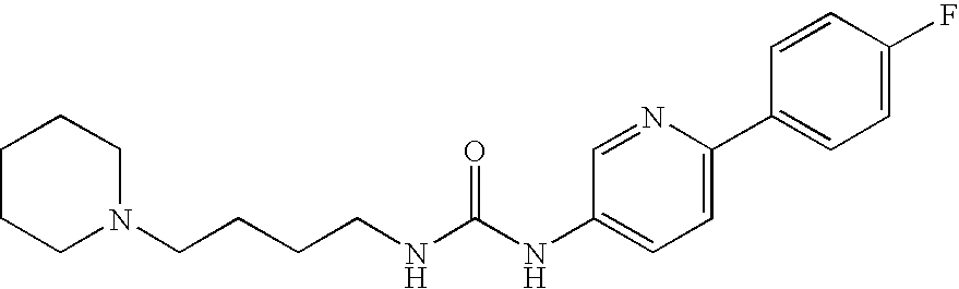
C1CCN(CCCCNC(NC2=CC=C(C3=CC=C(F)C=C3)N=C2)=O)CC1
